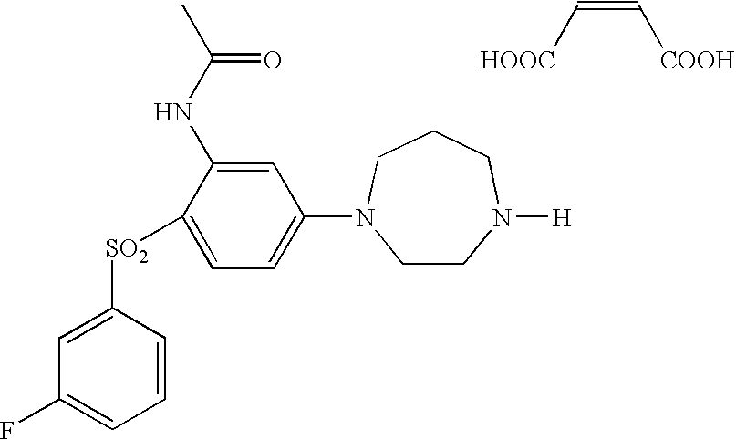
C1(F)=CC=CC([SO2]C2=CC=C(N3CCN([H])CCC3)C=C2NC(C)=O)=C1.[COOH]C=C[HOOC]
